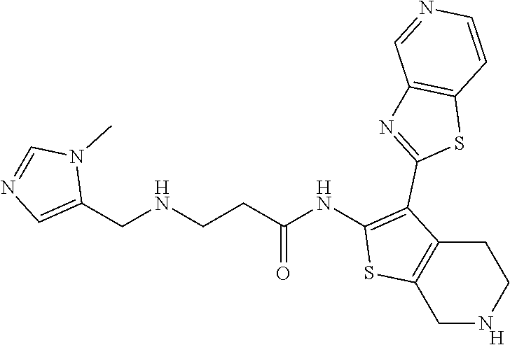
[H].C1(NC(CCNCC2=CN=CN2C)=O)=C(C2=NC3=C(S2)C=CN=C3)C2=C(S1)CNCC2
